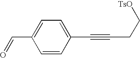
C1=CC(C#CCC[TsO])=CC=C1C=O
